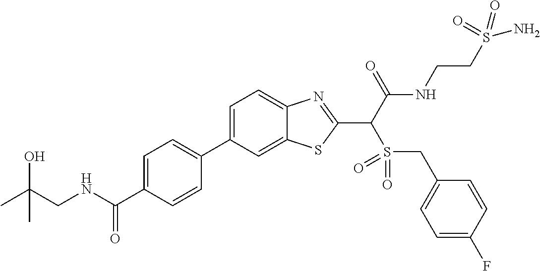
C1=C(C2=CC=C(C(NCC(C)(O)C)=O)C=C2)C=C2C(=C1)N=C(C(C(NCCS(N)(=O)=O)=O)S(=O)(=O)CC1=CC=C(F)C=C1)S2
